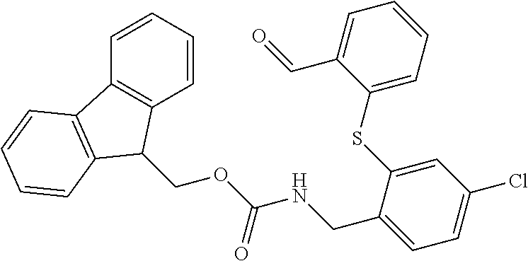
C1=CC=CC2=C1C(COC(NCC1=CC=C(Cl)C=C1SC1=CC=CC=C1C=O)=O)C1=C2C=CC=C1
